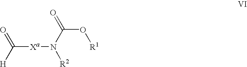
C([H])([Xa]N([R2])C(O[R1])=O)=O
